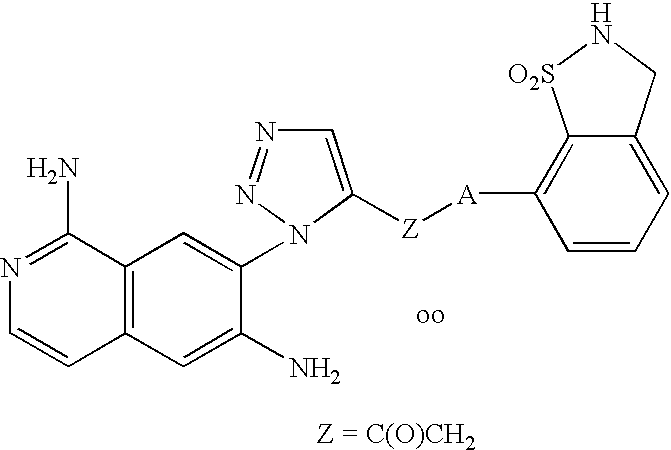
C1=C([Z][A]C2=C3C(=CC=C2)CN[O2S]3)N(C2=CC3=C(C=C2N)C=CN=C3N)N=N1
